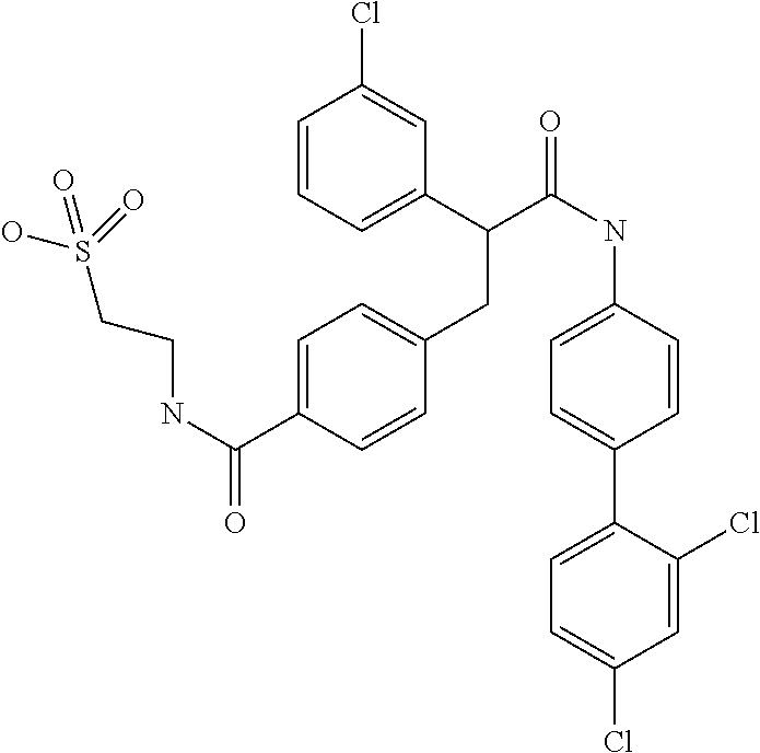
C1=CC(CC(C2=CC=CC(Cl)=C2)C(NC2=CC=C(C3=CC=C(Cl)C=C3Cl)C=C2)=O)=CC=C1C(NCCS(=O)(O)=O)=O
